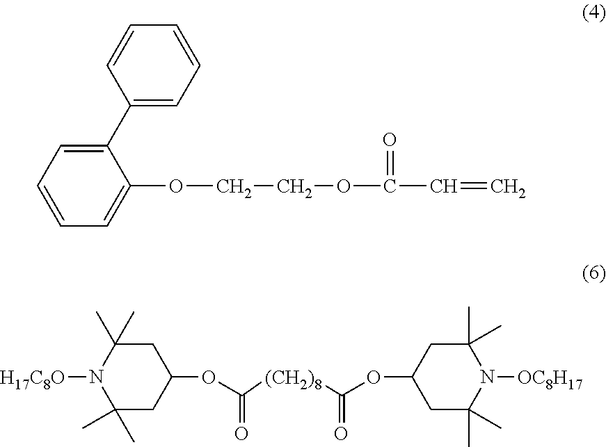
C1(C2=CC=CC=C2)=CC=CC=C1OCCOC(=O)C=C.C1C(C)(C)N([H17C8O])C(C)(C)CC1OC([(CH2)8]C(OC1CC(C)(C)N([OC8H17])C(C)(C)C1)=O)=O
